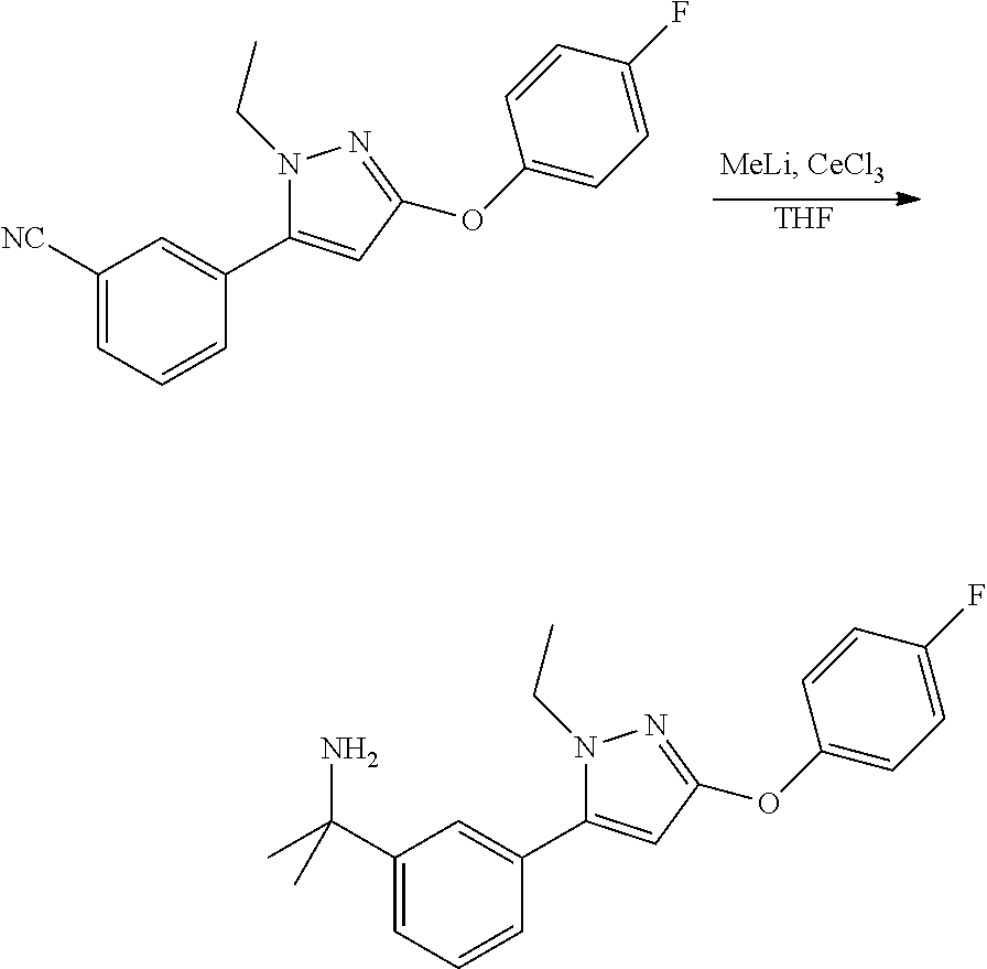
[THF].C1([NC])=CC=CC(C2=CC(OC3=CC=C(F)C=C3)=NN2CC)=C1.C1(C(N)(C)C)=CC=CC(C2=CC(OC3=CC=C(F)C=C3)=NN2CC)=C1
